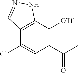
C12=C(C([OTf])=C(C(C)=O)C=C1Cl)NN=C2
